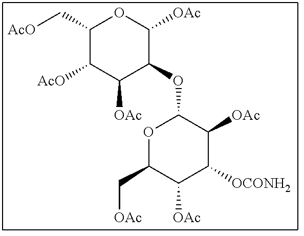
C1(C[AcO])C([AcO])C([OAc])C(OC2OC(C[OAc])C([OAc])C([OCONH2])C2[OAc])C([OAc])O1
